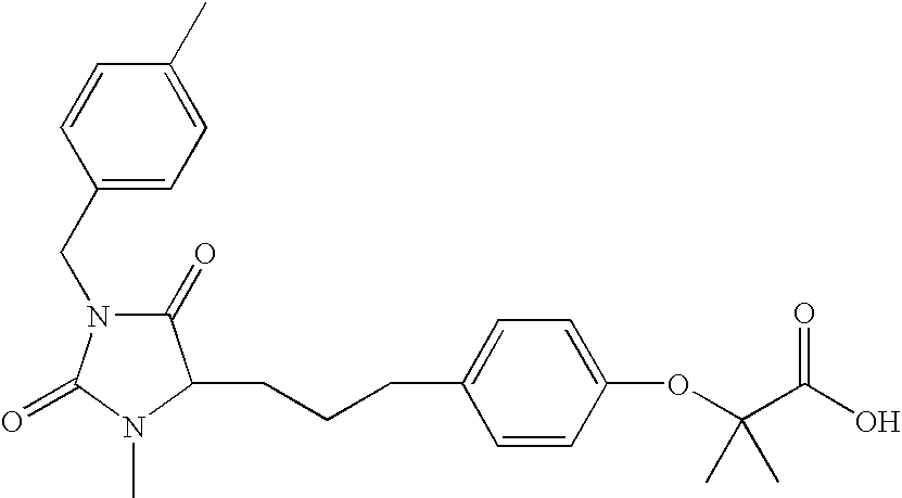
C1(CN2C(=O)C(CCCC3=CC=C(OC(C(O)=O)(C)C)C=C3)N(C)C2=O)=CC=C(C)C=C1
